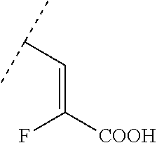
C(=C([COOH])F)C(C)C
